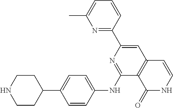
C1CNCCC1C1=CC=C(NC2=NC(C3=NC(C)=CC=C3)=CC3=C2C(=O)NC=C3)C=C1
